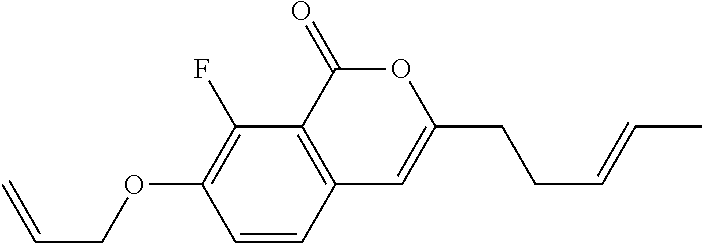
C1=CC2=C(C(F)=C1OCC=C)C(=O)OC(CCC=CC)=C2
